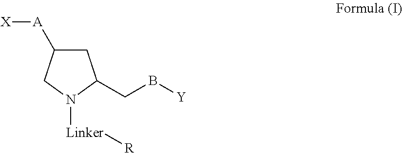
C1C([A][X])CN([Linker][R])C1CB[Y]
